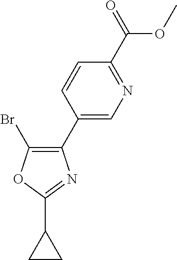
C1(C2=CN=C(C(=O)OC)C=C2)=C(Br)OC(C2CC2)=N1
